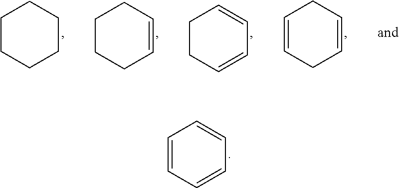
C1=CCC=CC1.C1CC=CC=C1.C1CCC=CC1.C1CCCCC1.C1=CC=CC=C1
